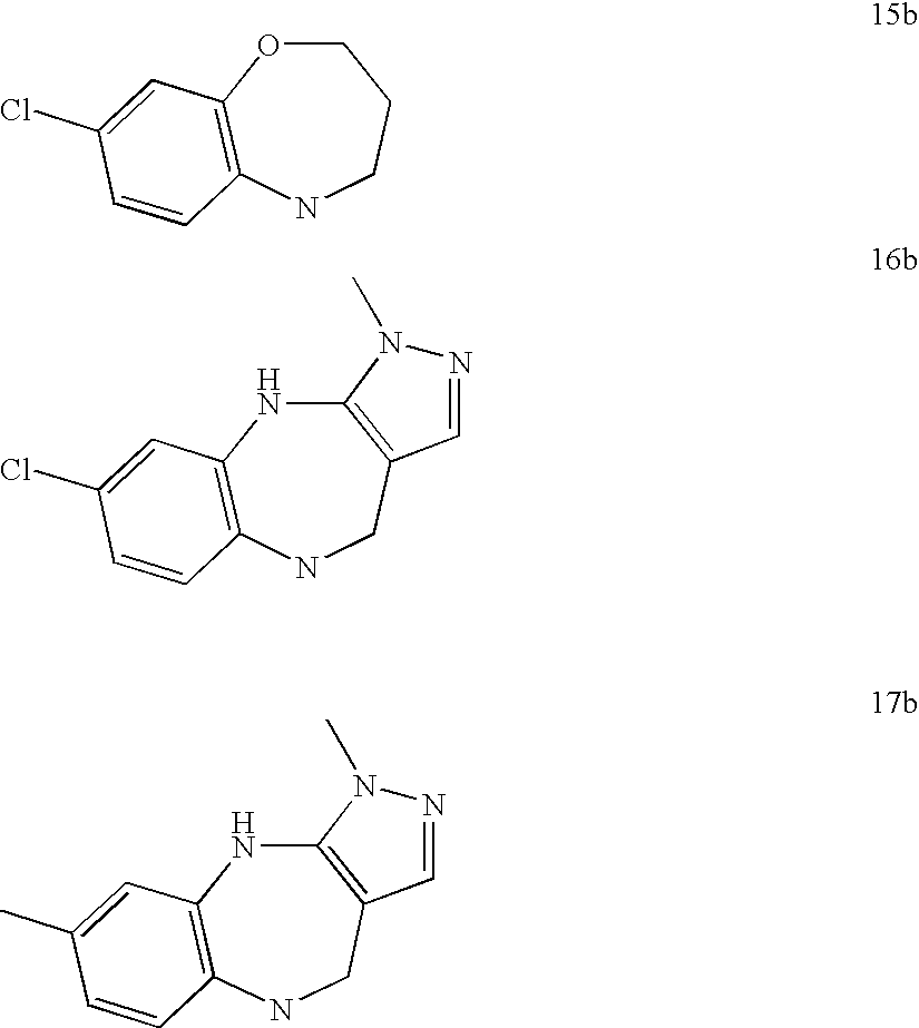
C1OC2=C(NCC1)C=CC(Cl)=C2.C12=C(CNC3=C(N1)C=C(Cl)C=C3)C=NN2C.C12=C(CNC3=C(N1)C=C(C)C=C3)C=NN2C
